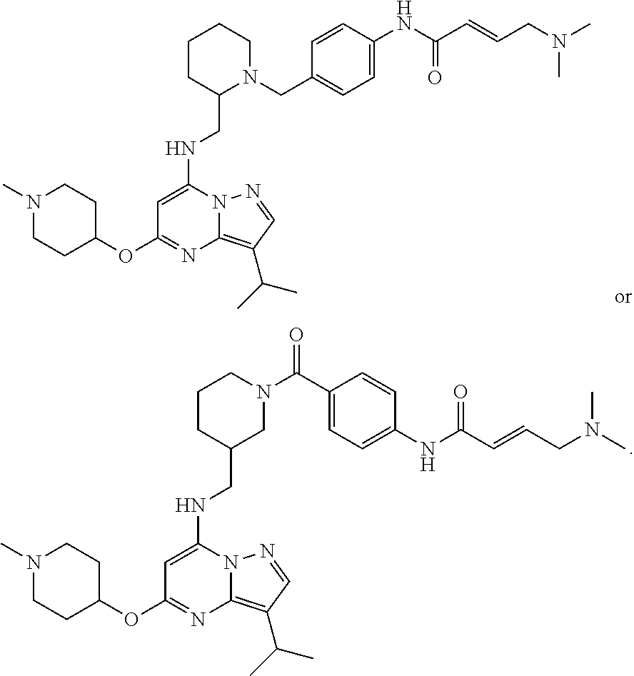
C12=C(C(C)C)C=NN1C(NCC1N(CC3=CC=C(NC(=O)C=CCN(C)C)C=C3)CCCC1)=CC(OC1CCN(C)CC1)=N2.C12=C(C(C)C)C=NN1C(NCC1CN(C(C3=CC=C(NC(=O)C=CCN(C)C)C=C3)=O)CCC1)=CC(OC1CCN(C)CC1)=N2
